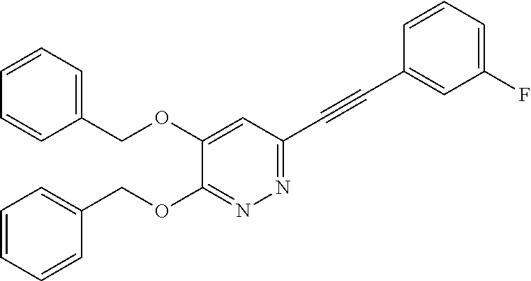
N1=C(C#CC2=CC(F)=CC=C2)C=C(OCC2=CC=CC=C2)C(OCC2=CC=CC=C2)=N1
